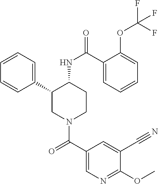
C1=CC=C(C2CN(C(C3=CN=C(OC)C(C#N)=C3)=O)CCC2NC(=O)C2=CC=CC=C2OC(F)(F)F)C=C1
